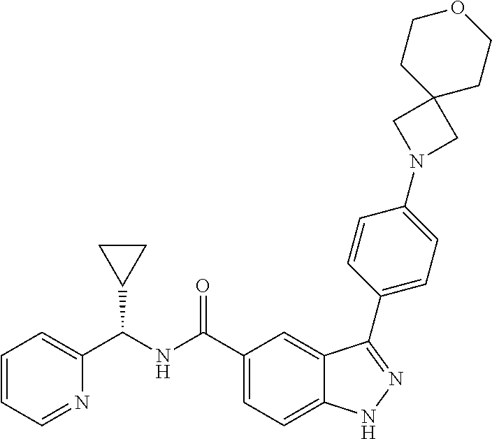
C1=CC=NC(C(NC(C2=CC=C3C(=C2)C(C2=CC=C(N4CC5(C4)CCOCC5)C=C2)=NN3)=O)C2CC2)=C1
